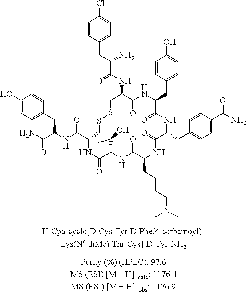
C1=CC(CC(C(NC2C(=O)NC(CC3=CC=C(O)C=C3)C(=O)NC(CC3=CC=C(C(N)=O)C=C3)C(=O)NC(CCCCN(C)C)C(=O)NC(C(C)O)C(=O)NC(C(NC(C(N)=O)CC3=CC=C(O)C=C3)=O)CSSC2)=O)N)=CC=C1Cl
